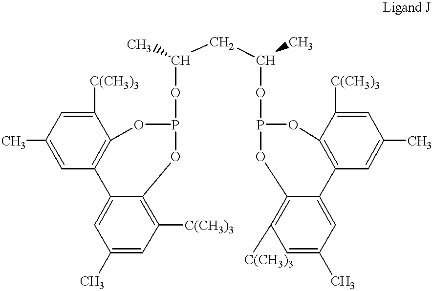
C1([C(CH3)3])=CC(C)=CC2=C1OP(OC(CC(OP1OC3=C(C4=CC(C)=CC([C(CH3)3])=C4O1)C=C(C)C=C3[C(CH3)3])C)C)OC1=C([C(CH3)3])C=C(C)C=C21
